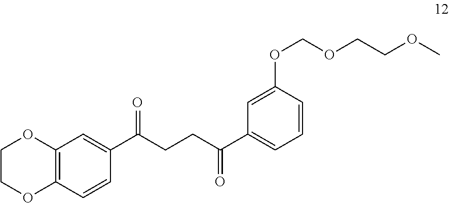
C1(C(CCC(C2=CC=CC(OCOCCOC)=C2)=O)=O)=CC2=C(C=C1)OCCO2
